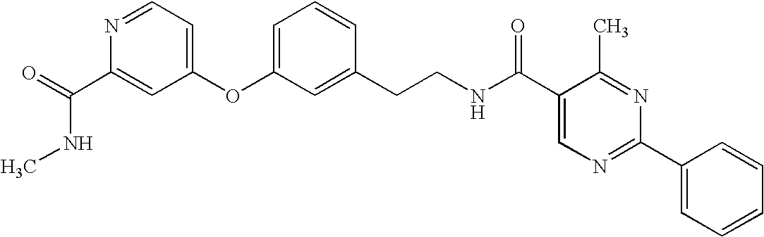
O=C(C1=CC(OC2=CC=CC(CCNC(C3=CN=C(C4=CC=CC=C4)N=C3C)=O)=C2)=CC=N1)NC
